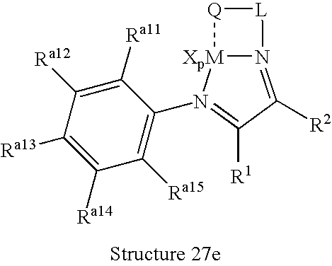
C1([Ra11])=C([Ra12])C([Ra13])=C([Ra14])C([Ra15])=C1N1=C([R1])C([R2])=N2[XpM]1[Q][L]2
